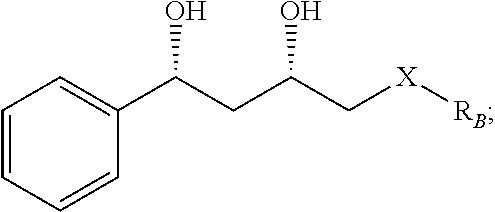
C1=CC=CC(C(CC(O)C[X][RB])O)=C1
